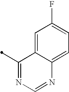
C1(C)=NC=NC2=CC=C(F)C=C12
